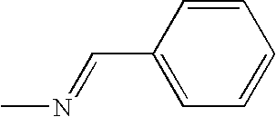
C1(C=NC)=CC=CC=C1
